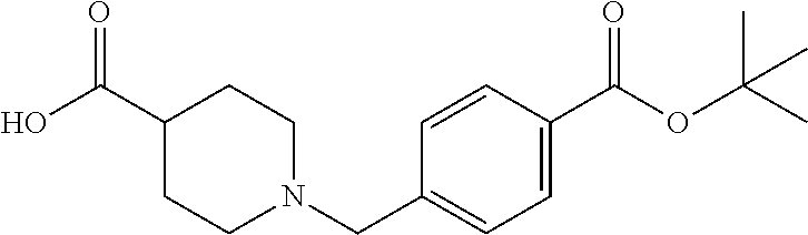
C1C(C(O)=O)CCN(CC2=CC=C(C(OC(C)(C)C)=O)C=C2)C1
